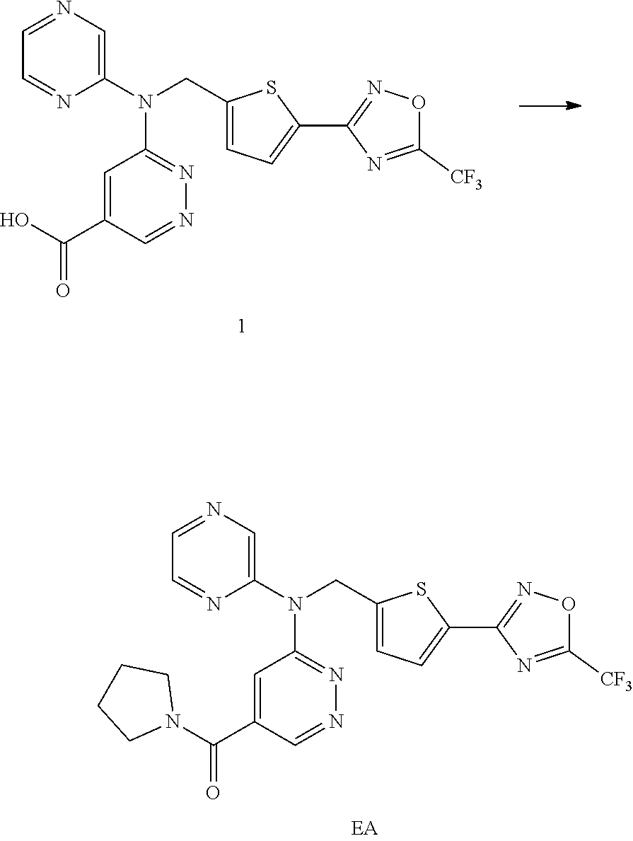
N1=C(N(C2=CN=CC=N2)CC2=CC=C(C3=NOC([CF3])=N3)S2)C=C(C(N2CCCC2)=O)C=N1.N1=C(N(C2=CN=CC=N2)CC2=CC=C(C3=NOC([CF3])=N3)S2)C=C(C(O)=O)C=N1
